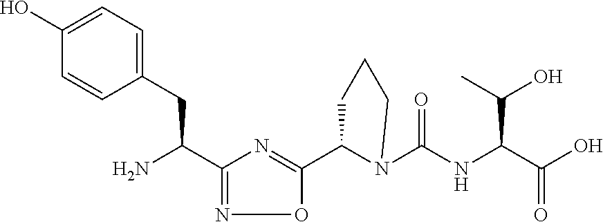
C1(C2=NC(C(N)CC3=CC=C(O)C=C3)=NO2)N(C(NC(C(O)=O)C(O)C)=O)CCC1
